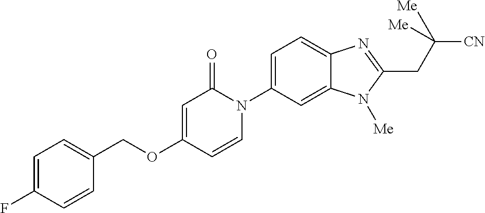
C1(COC2=CC(=O)N(C3=CC=C4C(=C3)N([Me])C(CC([CN])([Me])[Me])=N4)C=C2)=CC=C(F)C=C1
